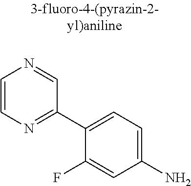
C1=CN=C(C2=CC=C(N)C=C2F)C=N1
